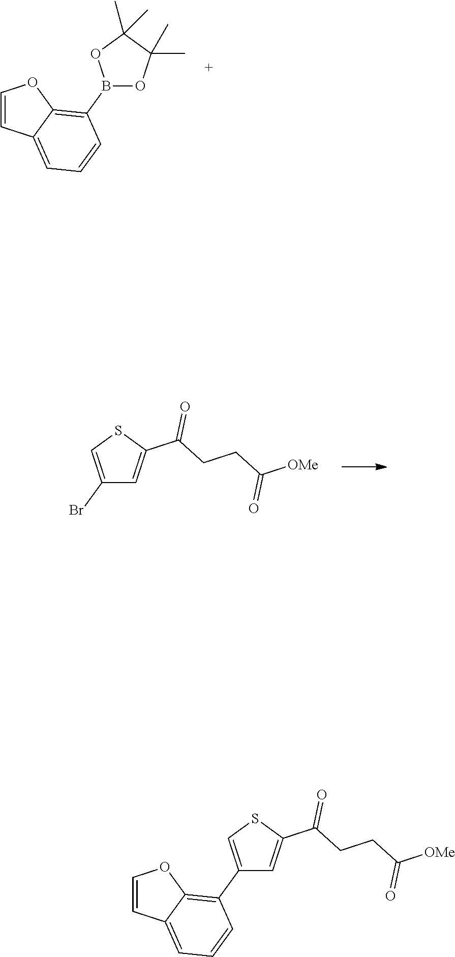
BrC1=CSC(C(=O)CCC(=O)[OMe])=C1.C1=CC2=CC=CC(B3OC(C)(C)C(C)(C)O3)=C2O1.C1=CC2=CC=CC(C3=CSC(C(=O)CCC(=O)[OMe])=C3)=C2O1
